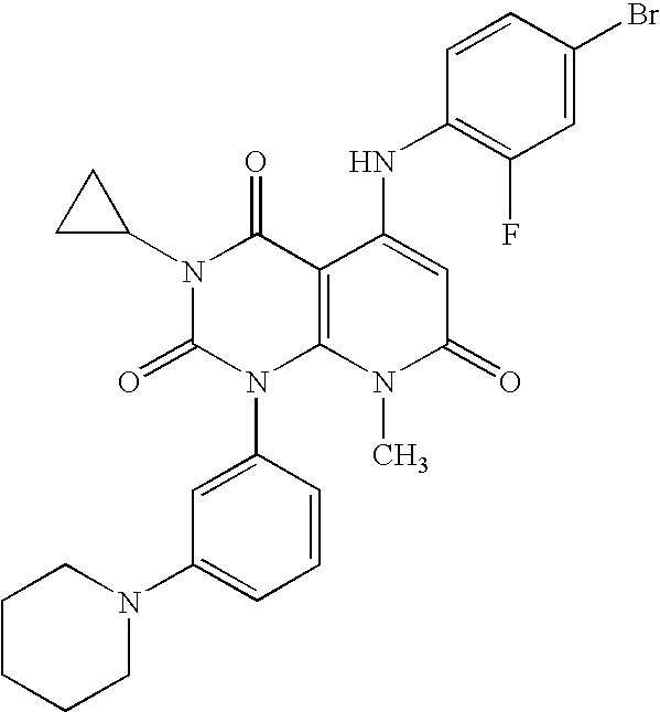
N1(C2CC2)C(=O)N(C2=CC(N3CCCCC3)=CC=C2)C2=C(C1=O)C(NC1=C(F)C=C(Br)C=C1)=CC(=O)N2C
